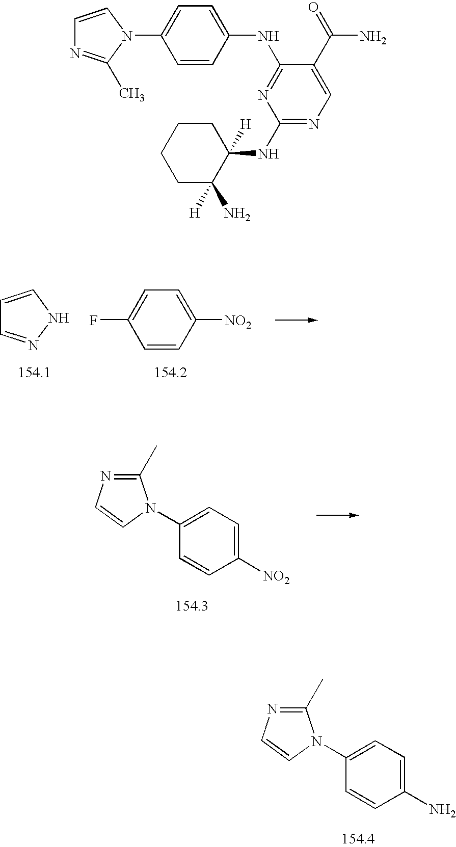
C1(F)=CC=C([NO2])C=C1.C1=CNN=C1.C1(N2C(C)=NC=C2)=CC=C([NO2])C=C1.C1(N2C(C)=NC=C2)=CC=C(N)C=C1.N1=C(NC2=CC=C(N3C=CN=C3C)C=C2)C(C(=O)N)=CN=C1NC1([H])CCCCC1(N)[H]
